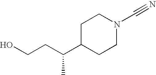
C1C(C(CCO)C)CCN(C#N)C1
